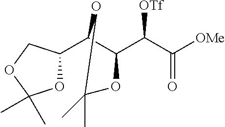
O1C(C2C(C([OTf])C(=O)[OMe])OC(C)(C)O2)COC1(C)C
